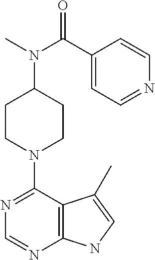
C1(N2CCC(N(C)C(C3=CC=NC=C3)=O)CC2)=NC=NC2=C1C(C)=CN2
